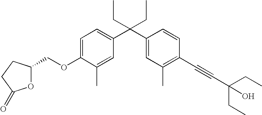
C1=C(OCC2OC(=O)CC2)C(C)=CC(C(C2=CC(C)=C(C#CC(O)(CC)CC)C=C2)(CC)CC)=C1
